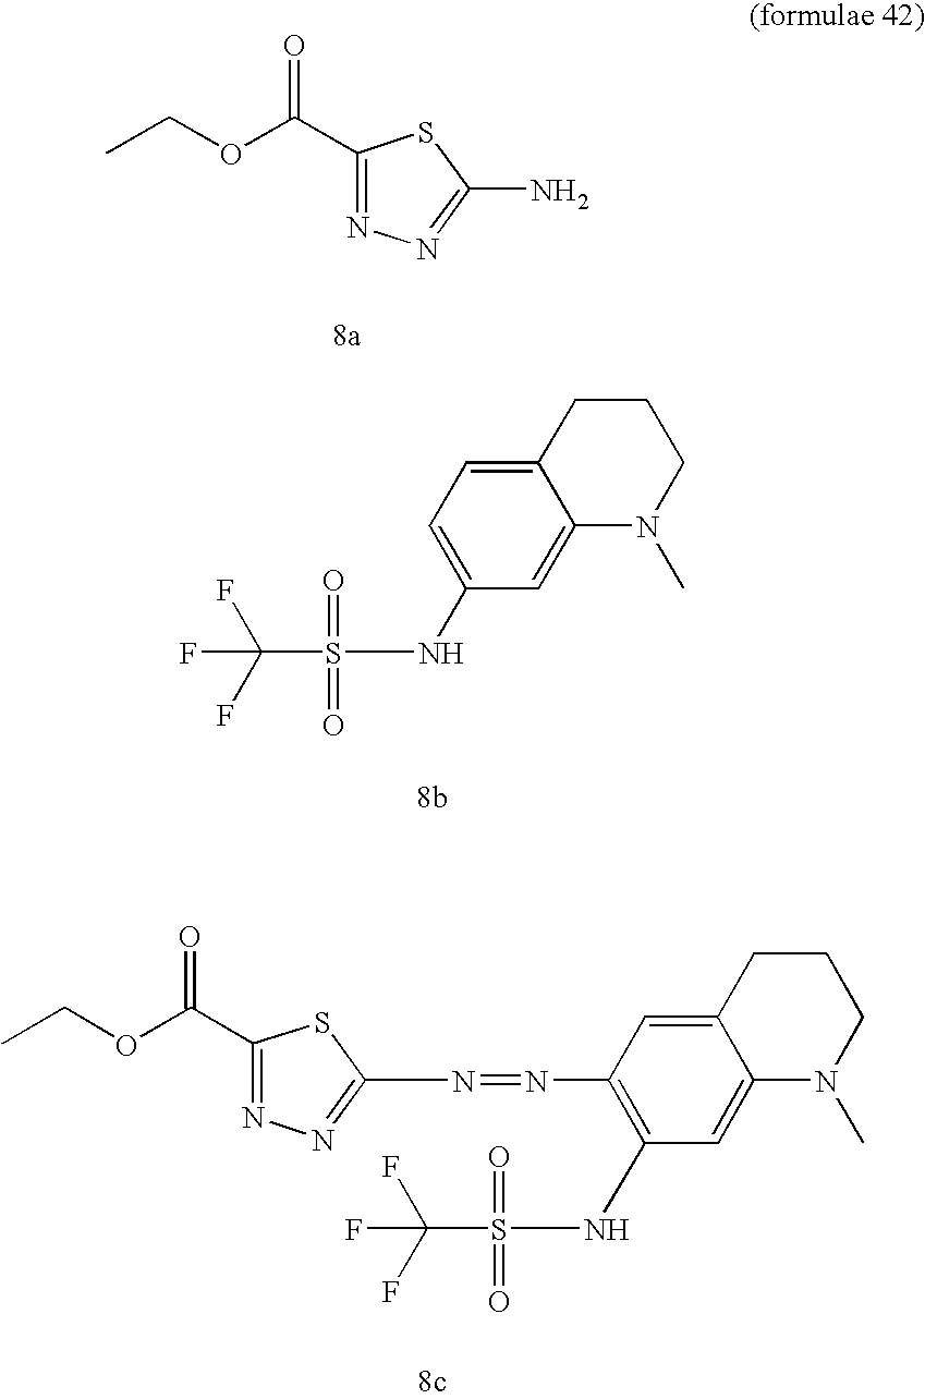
C1(C(OCC)=O)=NN=C(N)S1.C12=CC=C(NS(C(F)(F)F)(=O)=O)C=C1N(C)CCC2.C12=CC(N=NC3=NN=C(C(OCC)=O)S3)=C(NS(C(F)(F)F)(=O)=O)C=C1N(C)CCC2
